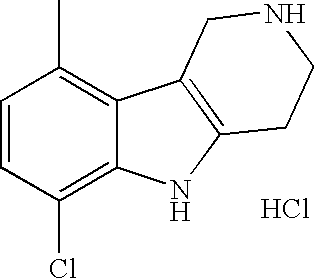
C1=CC(Cl)=C2C(=C1C)C1=C(N2)CCNC1.Cl
